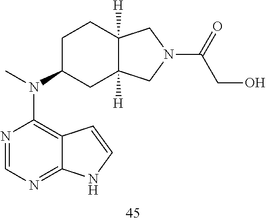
N1=CN=C2C(=C1N(C)C1CC3([H])C([H])(CC1)CN(C(=O)CO)C3)C=CN2
